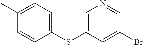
C1(C)=CC=C(SC2=CN=CC(Br)=C2)C=C1
